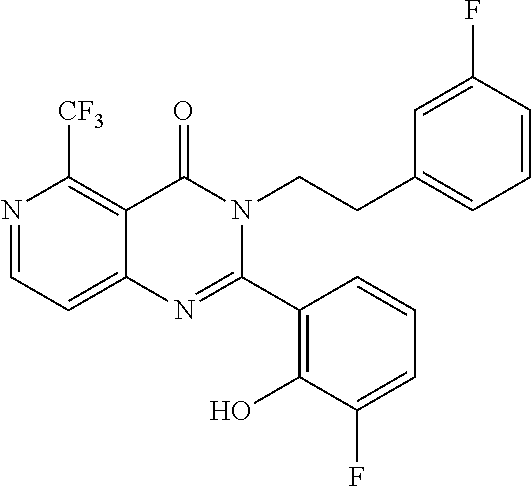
N1=CC=C2C(=C1[CF3])C(=O)N(CCC1=CC=CC(F)=C1)C(C1=C(O)C(F)=CC=C1)=N2
